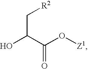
OC(C(O[Z1])=O)C[R2]
